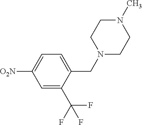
[O2N]C1=CC=C(CN2CCN(C)CC2)C(C(F)(F)F)=C1
